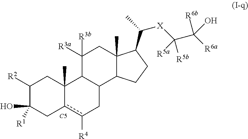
C1([R2])C([R1])(O)Cc2c([R4])CC3C(C2(C)C1)C([R3b])([R3a])CC1(C)C3CCC1C(C)[X]C(C([R6a])(O)[R6b])([R5b])[R5a].[C5]
